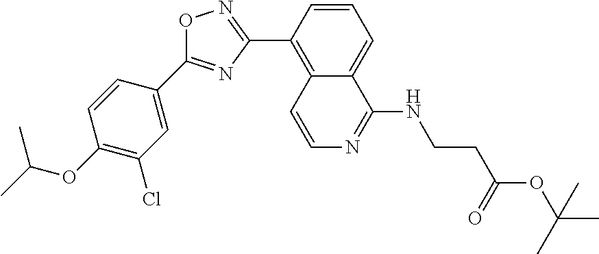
C1=CC(C2=NOC(C3=CC(Cl)=C(OC(C)C)C=C3)=N2)=C2C(=C1)C(NCCC(OC(C)(C)C)=O)=NC=C2
